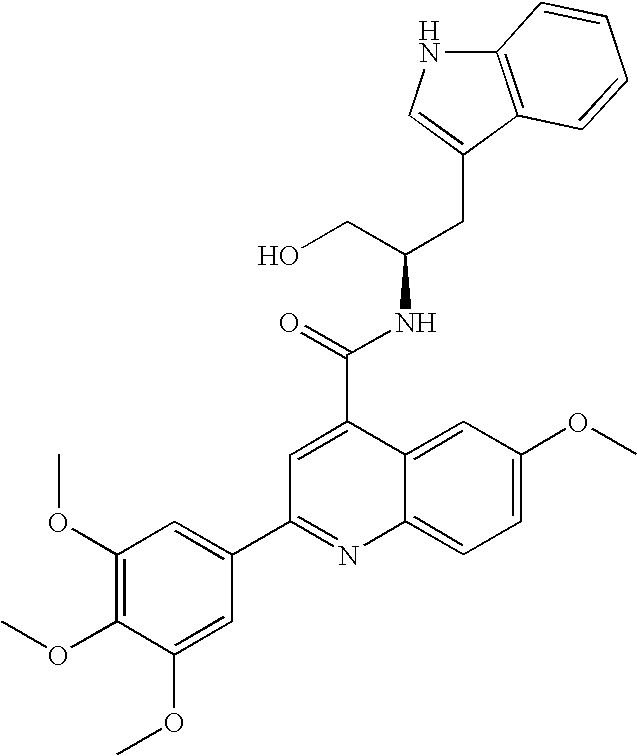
C12=C(C(CC(CO)NC(C3=CC(C4=CC(OC)=C(OC)C(OC)=C4)=NC4=CC=C(OC)C=C34)=O)=CN1)C=CC=C2
